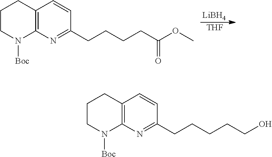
C1(CCCCC(OC)=O)=NC2=C(C=C1)CCCN2[Boc].[LiBH4].[THF].C1(CCCCCO)=NC2=C(C=C1)CCCN2[Boc]
